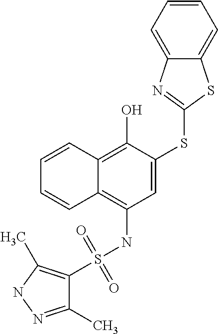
C1=C(SC2=NC3=CC=CC=C3S2)C(O)=C2C(=C1NS(=O)(=O)C1=C(C)NN=C1C)C=CC=C2
